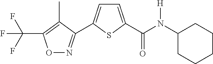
C(F)(F)(F)C1=C(C)C(C2=CC=C(C(N(C3CCCCC3)[H])=O)S2)=NO1
